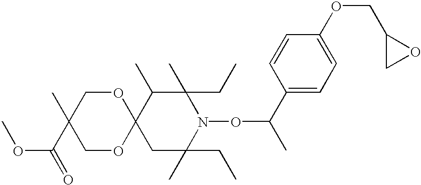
C12(CC(C)(CC)N(OC(C)C3=CC=C(OCC4CO4)C=C3)C(C)(CC)C1C)OCC(C)(C(OC)=O)CO2
